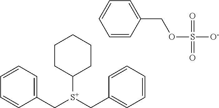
C([S+](CC1=CC=CC=C1)C1CCCCC1)C1=CC=CC=C1.C1=CC(COS([O-])(=O)=O)=CC=C1
